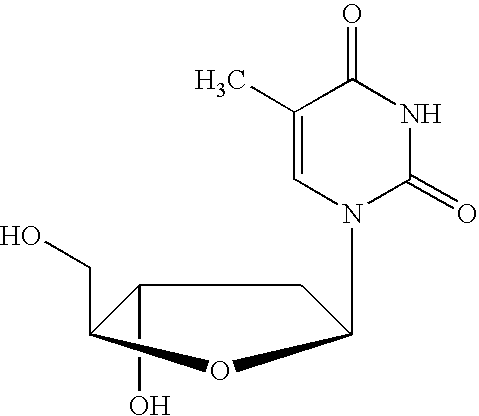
N1(C2CC(O)C(CO)O2)C(=O)NC(=O)C(C)=C1
